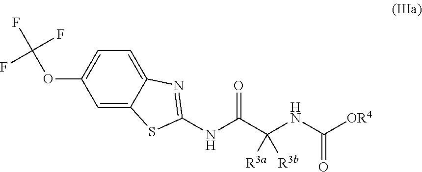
C1=C2C(=CC=C1OC(F)(F)F)N=C(NC(C(NC([OR4])=O)([R3a])[R3b])=O)S2
